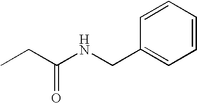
C1(CNC(CC)=O)=CC=CC=C1
